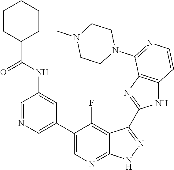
C1=NC=C(C2=CN=C3C(=C2F)C(C2=NC4=C(N2)C=CN=C4N2CCN(C)CC2)=N[N H]3)C=C1NC(C1CCCCC1)=O
